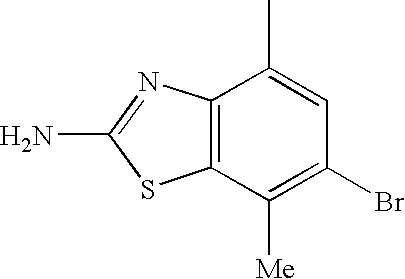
C12=C(C([Me])=C(Br)C=C1C)SC(N)=N2
